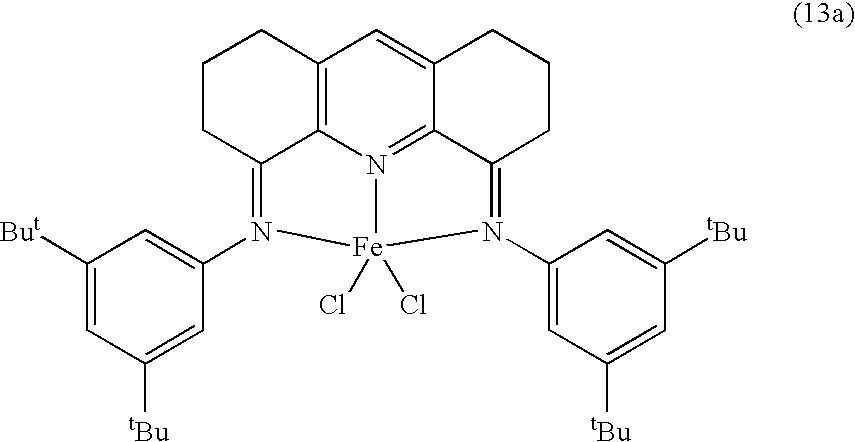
C12=C3N4=C5C(=C1)CCCC5=N(C1=CC([tBu])=CC([tBu])=C1)[Fe]4(Cl)(Cl)N(C1=CC([But])=CC([tBu])=C1)=C3CCC2
